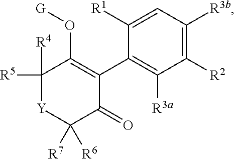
C1([R4])([R5])[Y]C([R6])([R7])C(=O)C(C2=C([R3a])C([R2])=C([R3b])C=C2[R1])=C1O[G]
